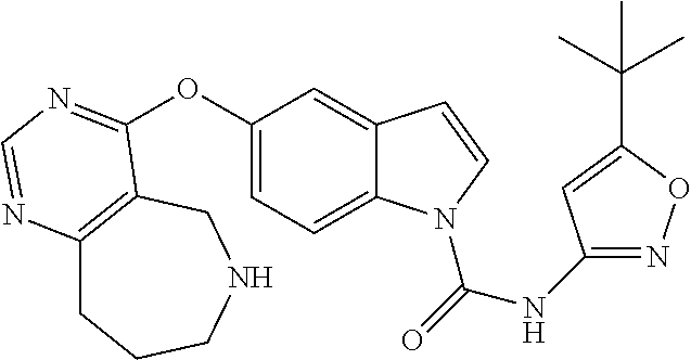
C12=C(CNCCC1)C(OC1=CC=C3C(=C1)C=CN3C(=O)NC1=NOC(C(C)(C)C)=C1)=NC=N2
